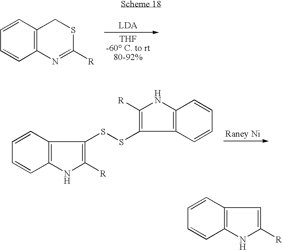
C12=C(C=CC=C1)CSC([R])=N2.C1=CC2=C(C=C1)NC([R])=C2SSC1=C([R])NC2=C1C=CC=C2.C1=CC2=C(C=C1)NC([R])=C2
